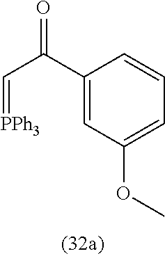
O=C(C1=CC(OC)=CC=C1)C=[PPh3]
